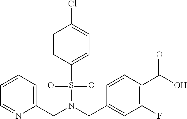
C1=CC(S(N(CC2=CC=CC=N2)CC2=CC(F)=C(C(O)=O)C=C2)(=O)=O)=CC=C1Cl
